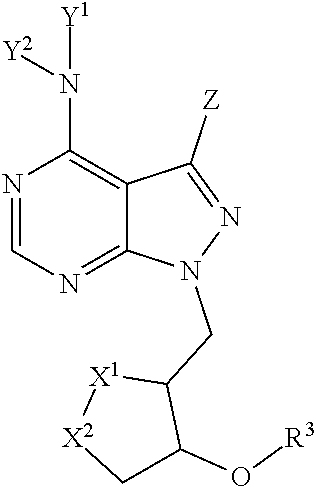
N1=CN=C2C(=C1N([Y1])[Y2])C([Z])=NN2CC1[X1][X2]CC1O[R3]
